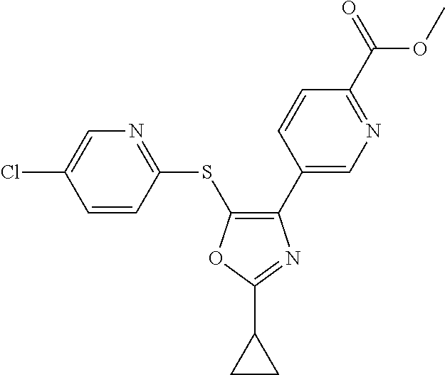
C1(C2=CN=C(C(=O)OC)C=C2)=C(SC2=NC=C(Cl)C=C2)OC(C2CC2)=N1
